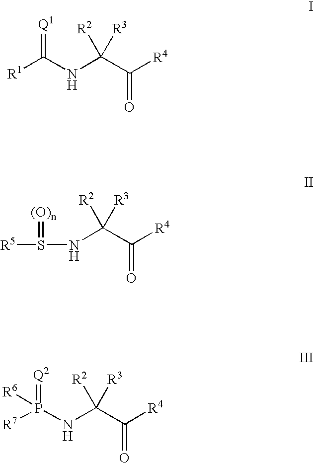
[R1]C(NC(C([R4])=O)([R2])[R3])=[Q1].N(C(C([R4])=O)([R2])[R3])S([R5])=[(O)n].[R7]P(NC(C([R4])=O)([R2])[R3])(=[Q2])[R6]
